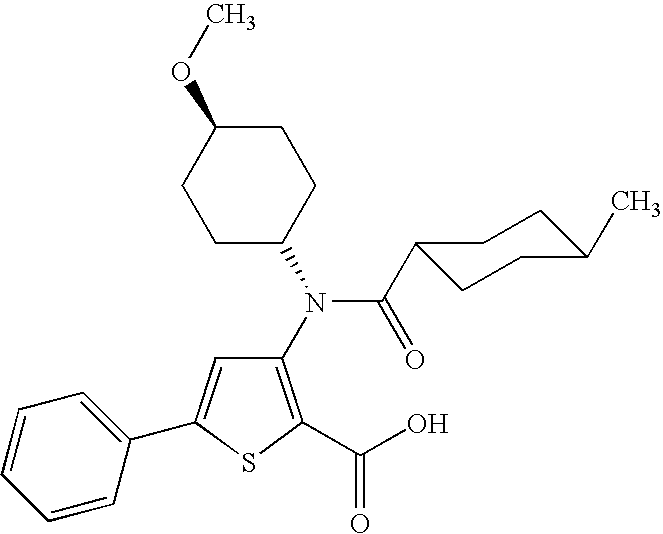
C1(N(C2CCC(OC)CC2)C(C2CCC(C)CC2)=O)=C(C(O)=O)SC(C2=CC=CC=C2)=C1
